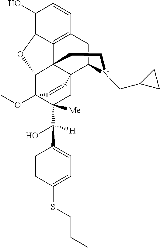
C1(O)=C2C3=C(C=C1)CC1N(CC4CC4)CCC34C(C3(OC)C(C([H])(O)C5=CC=C(SCCC)C=C5)([Me])CC41C=C3)O2
